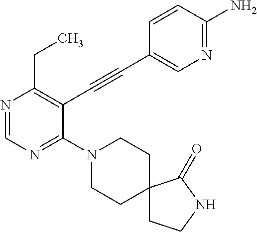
N1=CN=C(N2CCC3(CC2)CCNC3=O)C(C#CC2=CN=C(N)C=C2)=C1CC
